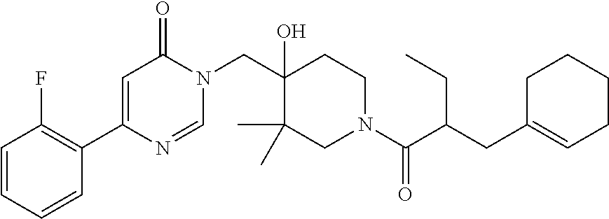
N1(CC2(O)C(C)(C)CN(C(=O)C(CC3=CCCCC3)CC)CC2)C(=O)C=C(C2=C(F)C=CC=C2)N=C1
